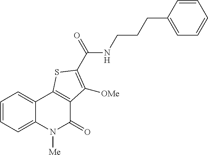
C1=CC=C2C(=C1)C1=C(C(=O)N2[Me])C([OMe])=C(C(NCCCC2=CC=CC=C2)=O)S1
